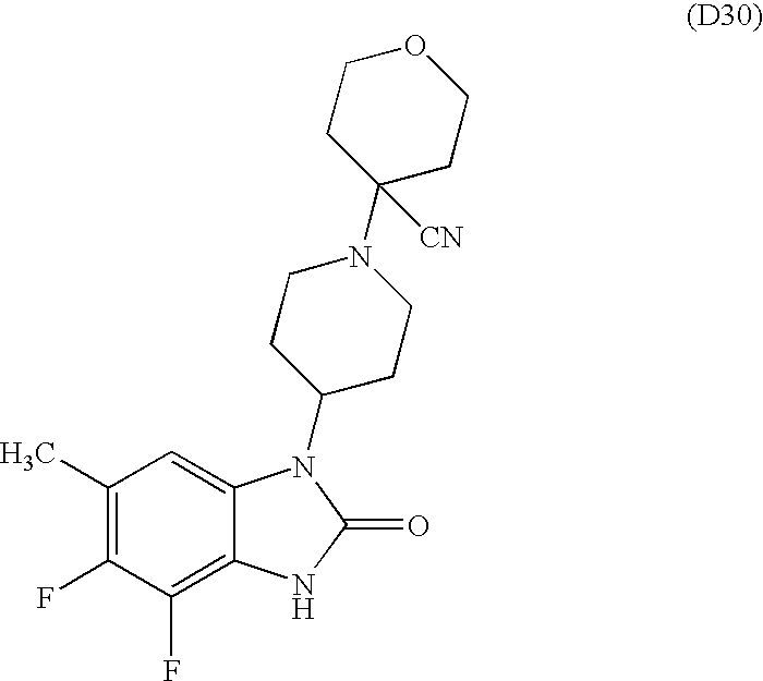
C1(C)=C(F)C(F)=C2C(=C1)N(C1CCN(C3([CN])CCOCC3)CC1)C(=O)N2
